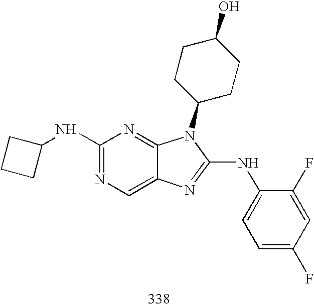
C1(NC2CCC2)=NC=C2C(=N1)N(C1CCC(O)CC1)C(NC1=CC=C(F)C=C1F)=N2
